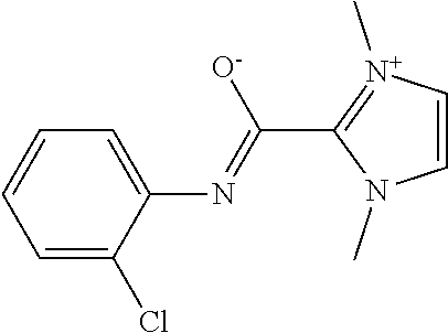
C1=CN(C)C(C(=NC2=CC=CC=C2Cl)[O-])=[N+]1C
